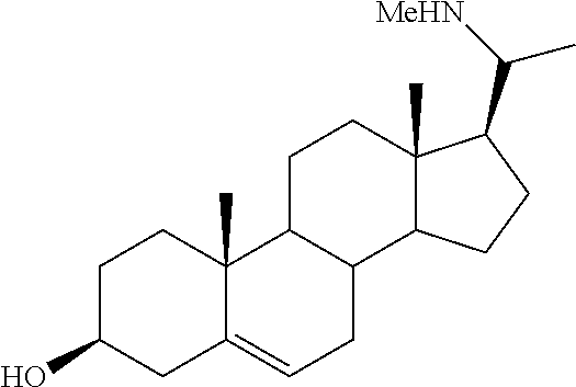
C1C2=CCC3C(C2(C)CCC1O)CCC1(C)C3CCC1C([MeHN])C
